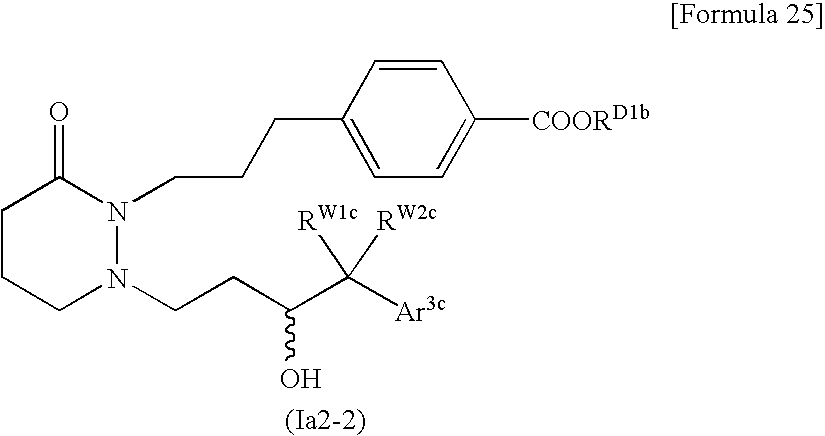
C1CCN(CCC(C([Ar3c])([RW1c])[RW2c])O)N(CCCC2=CC=C([COORD1b])C=C2)C1=O
